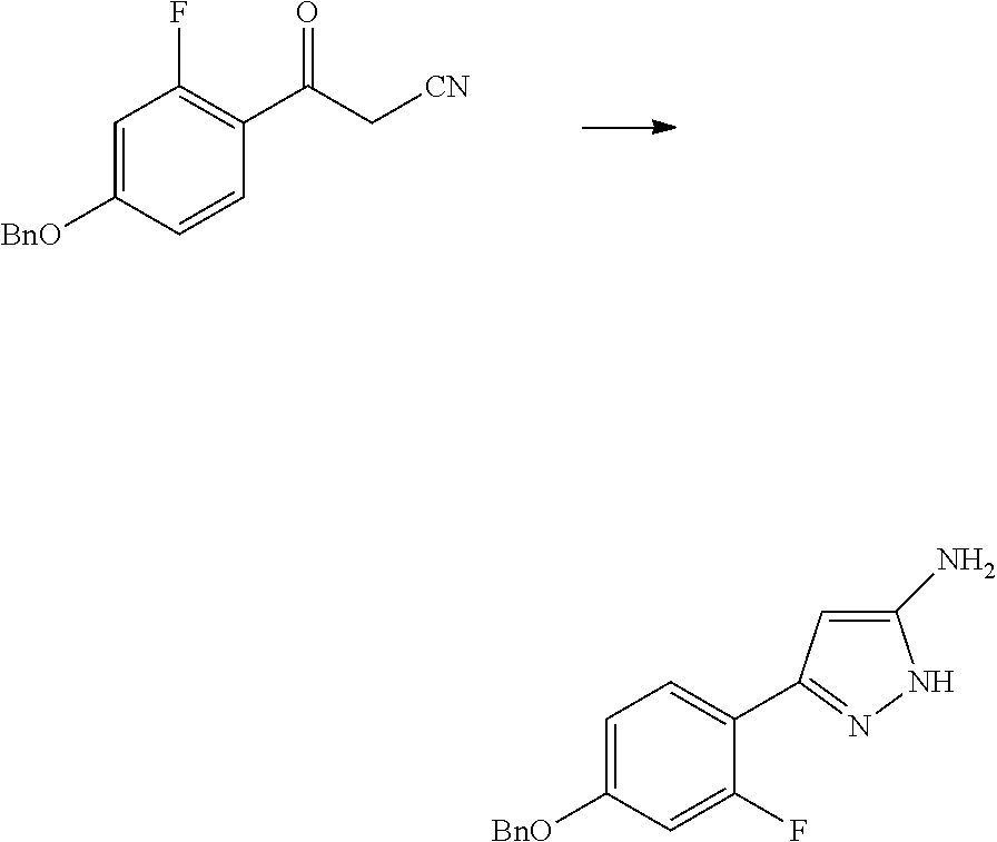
C1=C([BnO])C=CC(C(C[CN])=O)=C1F.C1=C([BnO])C=C(F)C(C2=NNC(N)=C2)=C1
